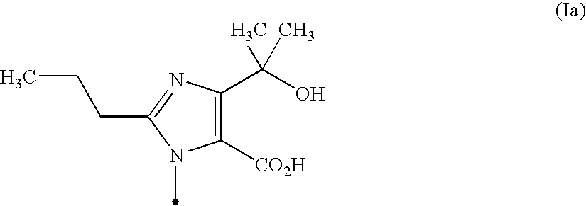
C1([CO2H])=C(C(O)(C)C)N=C(CCC)N1C
